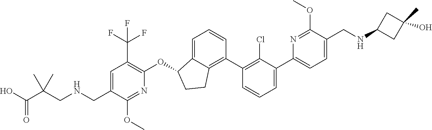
O(C1C2=CC=CC(C3=C(Cl)C(C4=CC=C(CNC5CC(C)(O)C5)C(OC)=N4)=CC=C3)=C2CC1)C1=C(C(F)(F)F)C=C(CNCC(C(O)=O)(C)C)C(OC)=N1
